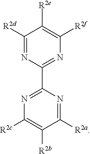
C1([R2d])=NC(C2=NC([R2c])=C([R2b])C([R2a])=N2)=NC([R2f])=C1[R2e]
